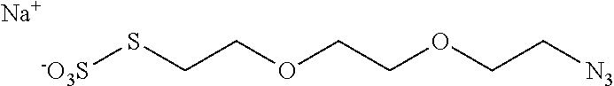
[-O3S]SCCOCCOCC[N3].[Na]
